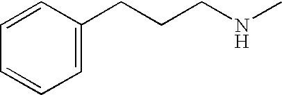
C1=C(CCCNC)C=CC=C1
